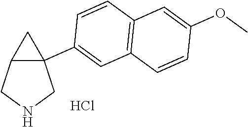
C12C(C3=CC4=C(C=C3)C=C(OC)C=C4)(CNC1)C2.Cl
